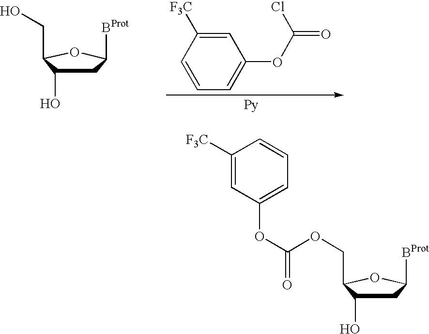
C1=CC=C(OC(=O)Cl)C=C1[F3C].C1C(O)C(CO)OC1[BProt].C1C(O)C(COC(OC2=CC=CC([F3C])=C2)=O)OC1[BProt]
